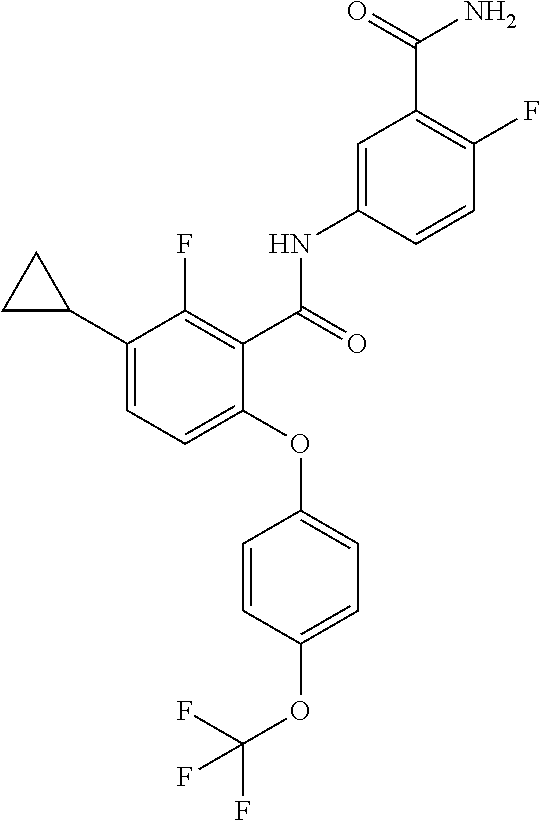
C1(OC2=CC=C(OC(F)(F)F)C=C2)=CC=C(C2CC2)C(F)=C1C(=O)NC1=CC(C(=O)N)=C(F)C=C1
